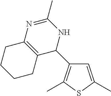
C1=C(C)SC(C)=C1C1NC(C)=NC2=C1CCCC2
